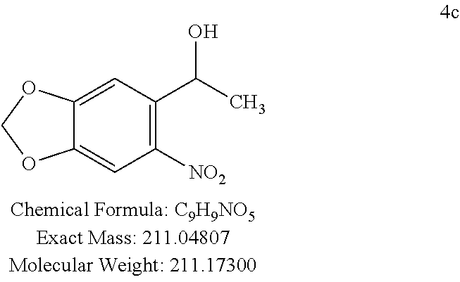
C12=CC([NO2])=C(C(C)O)C=C1OCO2
